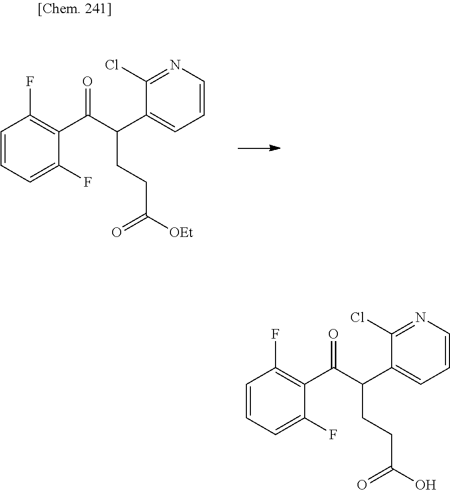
C1=CC=C(F)C(C(C(C2=CC=CN=C2Cl)CCC([OEt])=O)=O)=C1F.C1=CC=C(F)C(C(C(C2=CC=CN=C2Cl)CCC(O)=O)=O)=C1F
